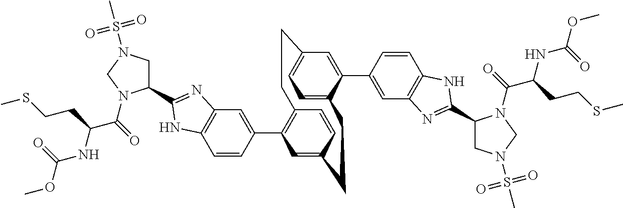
C1=CC(C2=C3C=CC(=C2)CCC2=CC=C(C=C2C2=CC4=C(C=C2)NC(C2CN(S(C)(=O)=O)CN2C(C(NC(OC)=O)CCSC)=O)=N4)CC3)=CC2=C1NC(C1CN(S(C)(=O)=O)CN1C(C(NC(OC)=O)CCSC)=O)=N2
